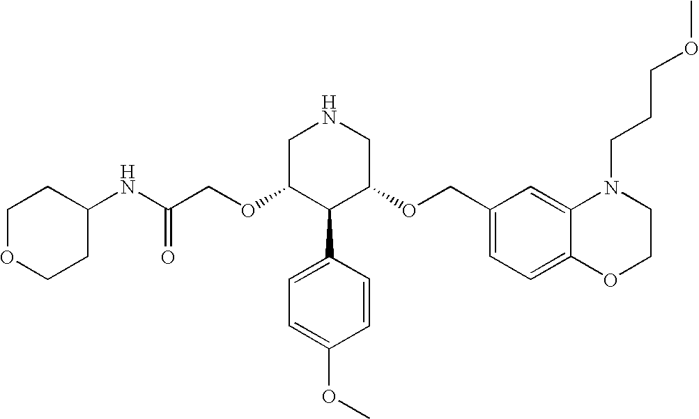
C(OC1C(C2=CC=C(OC)C=C2)C(OCC2=CC=C3C(=C2)N(CCCOC)CCO3)CNC1)C(NC1CCOCC1)=O
